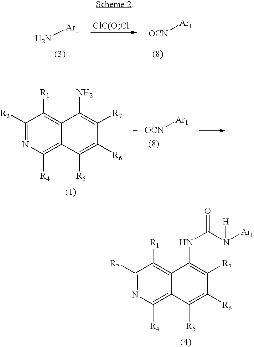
N[Ar1].[ClC(O)Cl].[OCN][Ar1].C1([R2])=NC([R4])=C2C(=C1[R1])C(N)=C([R7])C([R6])=C2[R5].[OCN][Ar1].C1([R2])=NC([R4])=C2C(=C1[R1])C(NC(N([H])[Ar1])=O)=C([R7])C([R6])=C2[R5]
